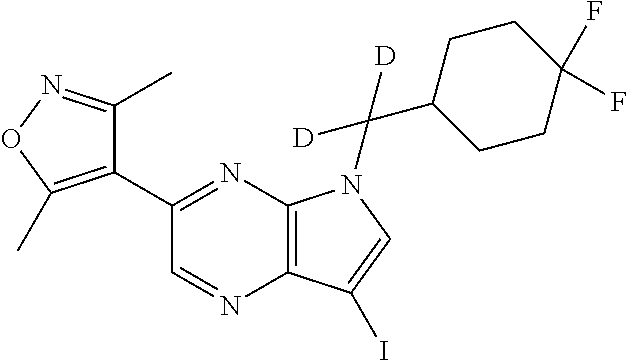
C12=C(N=C(C3=C(C)ON=C3C)C=N1)N(C(C1CCC(F)(F)CC1)([D])[D])C=C2I
